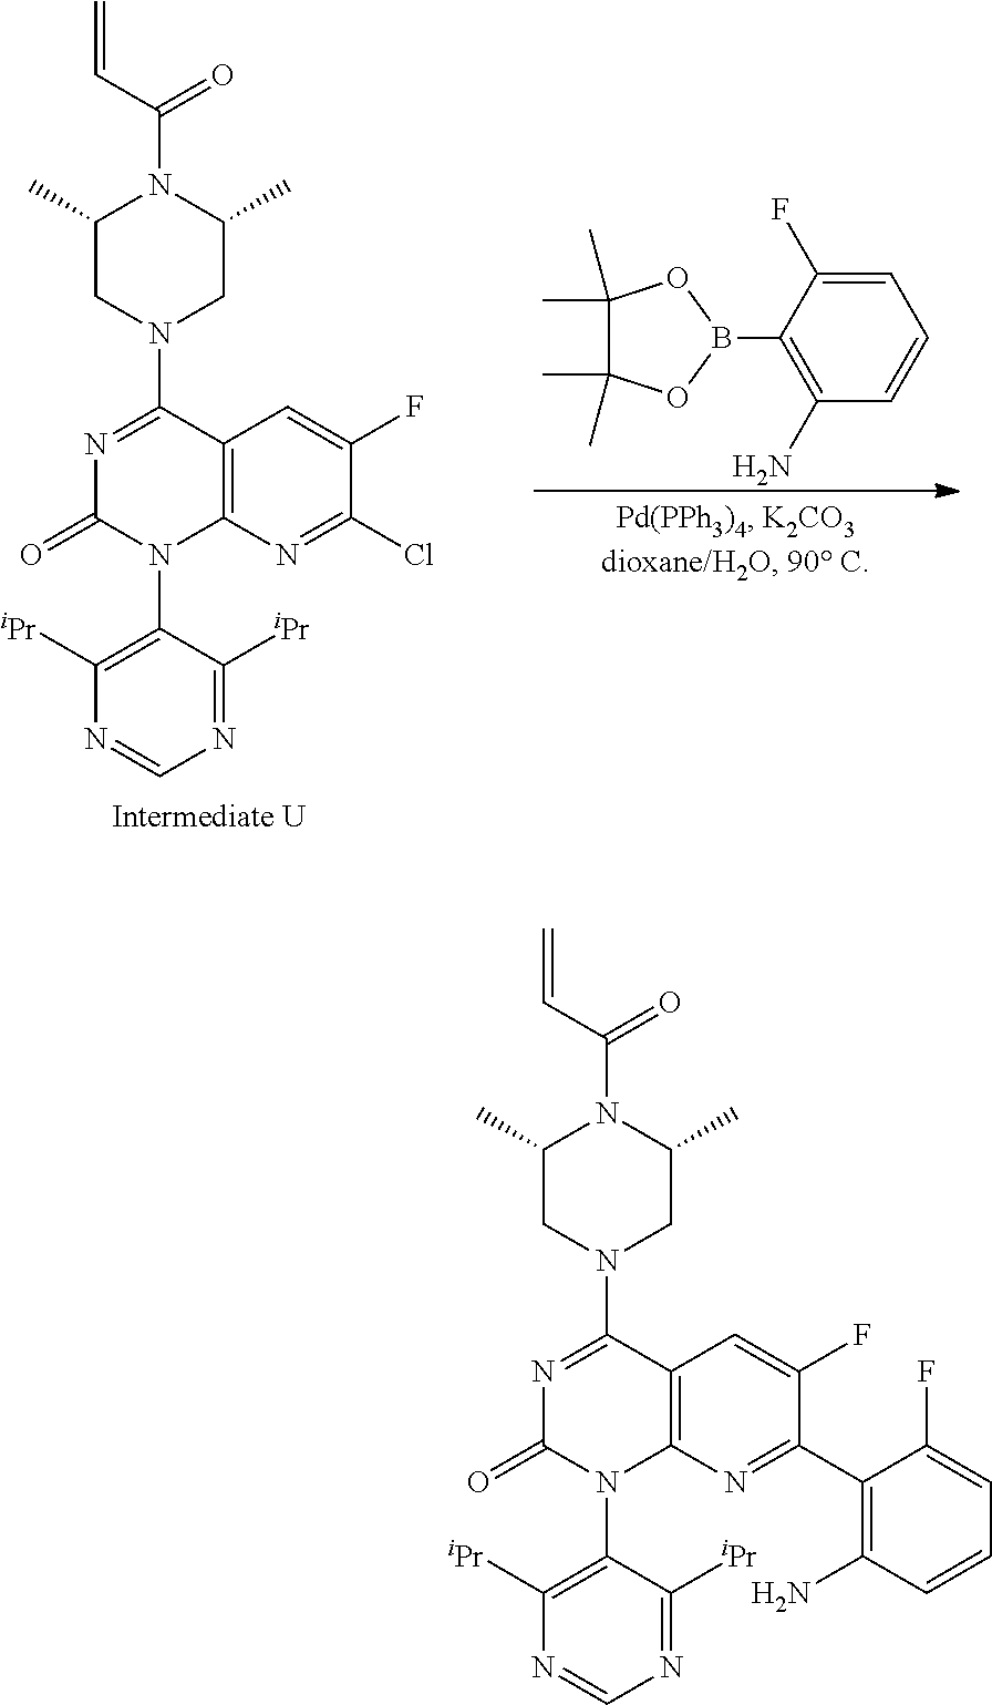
N1=C(N2CC(C)N(C(C=C)=O)C(C)C2)C2=C(N(C3=C([iPr])N=CN=C3[iPr])C1=O)N=C(C1=C(N)C=CC=C1F)C(F)=C2.N1=C(N2CC(C)N(C(C=C)=O)C(C)C2)C2=C(N(C3=C([iPr])N=CN=C3[iPr])C1=O)N=C(Cl)C(F)=C2.C1=C(F)C(B2OC(C)(C)C(C)(C)O2)=C(N)C=C1
